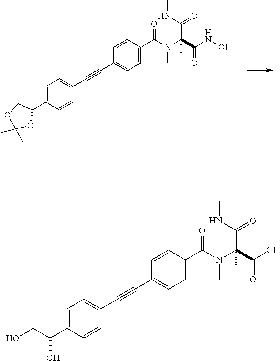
C1=C(C2COC(C)(C)O2)C=CC(C#CC2=CC=C(C(N(C(C(NO)=O)(C(=O)NC)C)C)=O)C=C2)=C1.C1=C(C(CO)O)C=CC(C#CC2=CC=C(C(N(C(C(O)=O)(C(=O)NC)C)C)=O)C=C2)=C1
